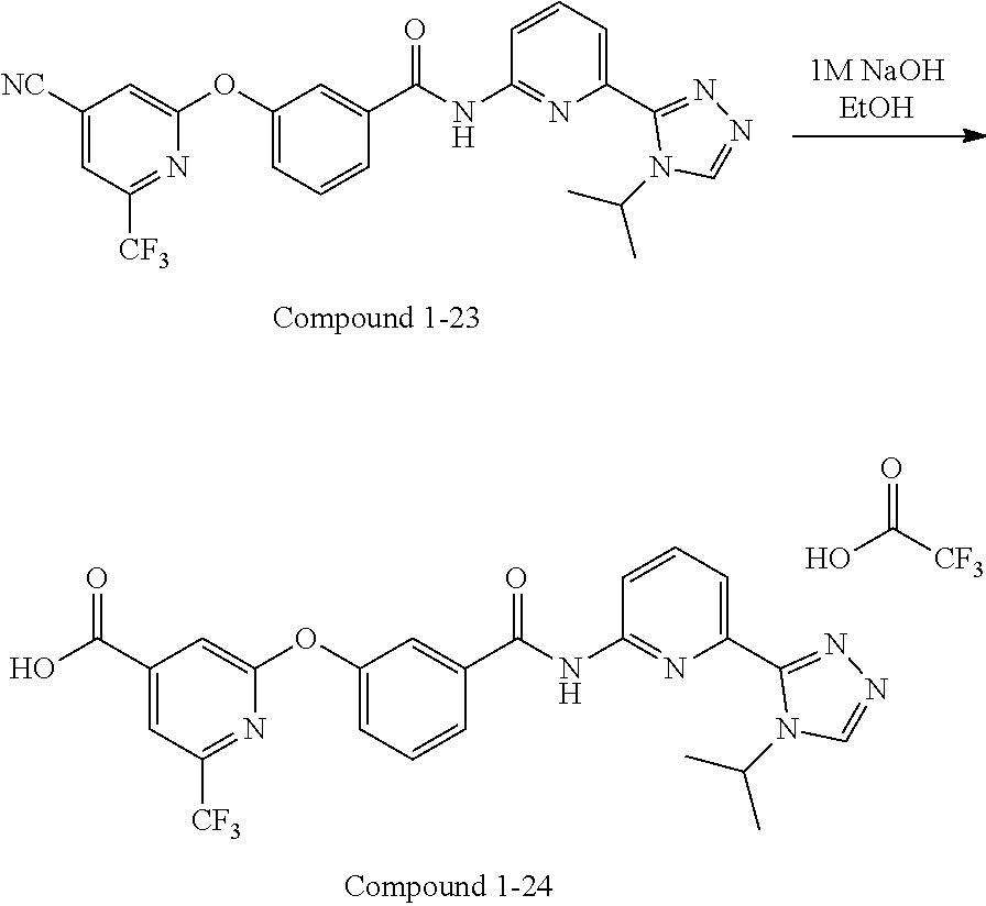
C1(C2=NN=CN2C(C)C)=CC=CC(NC(C2=CC(OC3=CC(C(O)=O)=CC([CF3])=N3)=CC=C2)=O)=N1.OC([CF3])=O.[1M NaOHEtOH].C1(C2=NN=CN2C(C)C)=CC=CC(NC(C2=CC(OC3=CC([NC])=CC([CF3])=N3)=CC=C2)=O)=N1
